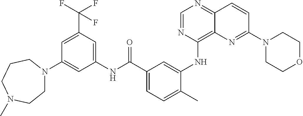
C1=NC(NC2=CC(C(NC3=CC(C(F)(F)F)=CC(N4CCN(C)CCC4)=C3)=O)=CC=C2C)=C2C(=N1)C=CC(N1CCOCC1)=N2
